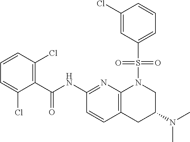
C1(C(NC2=NC3=C(C=C2)CC(N(C)C)CN3S(C2=CC=CC(Cl)=C2)(=O)=O)=O)=C(Cl)C=CC=C1Cl
